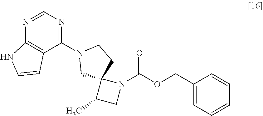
C1(C)CN(C(OCC2=CC=CC=C2)=O)C12CN(C1=NC=NC3=C1C=CN3)CC2
